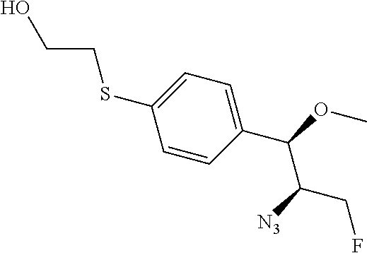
S(C1=CC=C(C(OC)C([N3])CF)C=C1)CCO
